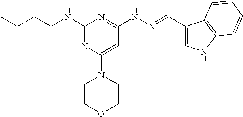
CCCCNC1=NC(N2CCOCC2)=CC(NN=CC2=CNC3=C2C=CC=C3)=N1
